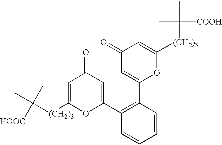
C([(CH2)3]C1=CC(=O)C=C(C2=C(C3=CC(=O)C=C([(CH2)3]C(C)(C)[COOH])O3)C=CC=C2)O1)(C)(C)[HOOC]
